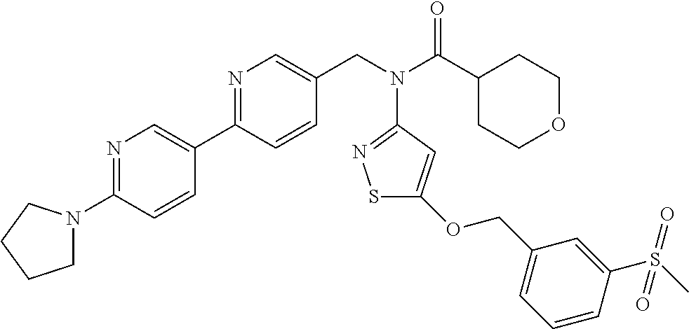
C1(C2=NC=C(CN(C(C3CCOCC3)=O)C3=NSC(OCC4=CC=CC(S(C)(=O)=O)=C4)=C3)C=C2)=CN=C(N2CCCC2)C=C1
